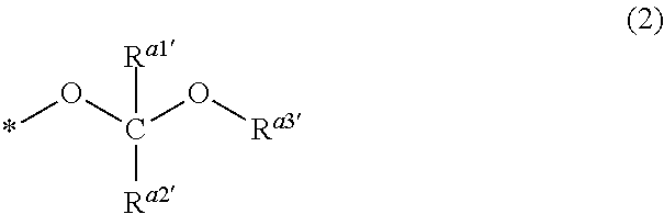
*OC(O[Ra3])([Ra2])[Ra1]
